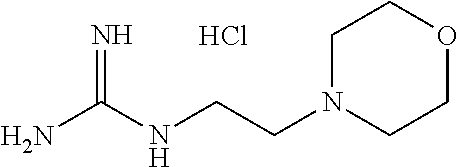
C(CNC(N)=N)N1CCOCC1.Cl
